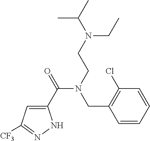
C1(C(=O)N(CCN(C(C)C)CC)CC2=C(Cl)C=CC=C2)=CC([CF3])=NN1
